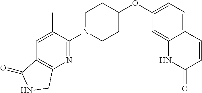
C1(N2CCC(OC3=CC=C4C(=C3)NC(=O)C=C4)CC2)=NC2=C(C=C1C)C(=O)NC2
